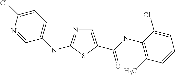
C1=C(C(NC2=C(C)C=CC=C2Cl)=O)SC(NC2=CC=C(Cl)N=C2)=N1
